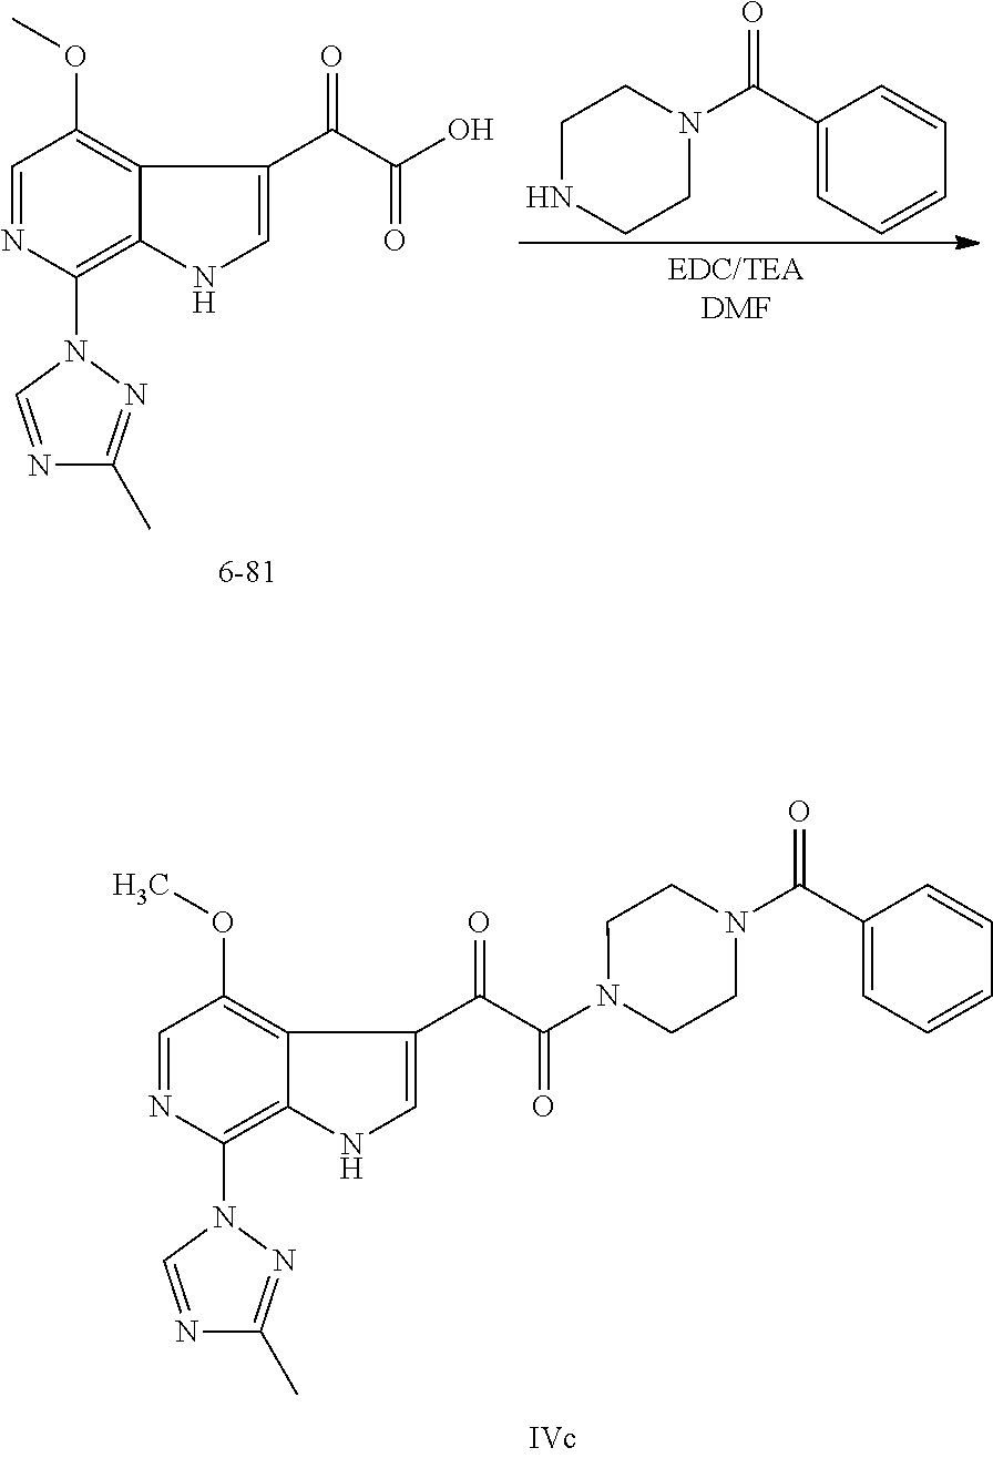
C1=NC(N2C=NC(C)=N2)=C2C(=C1OC)C(C(C(N1CCN(C(C3=CC=CC=C3)=O)CC1)=O)=O)=CN2.C1=NC(N2C=NC(C)=N2)=C2C(=C1OC)C(C(C(O)=O)=O)=CN2.C1CN(C(C2=CC=CC=C2)=O)CCN1
